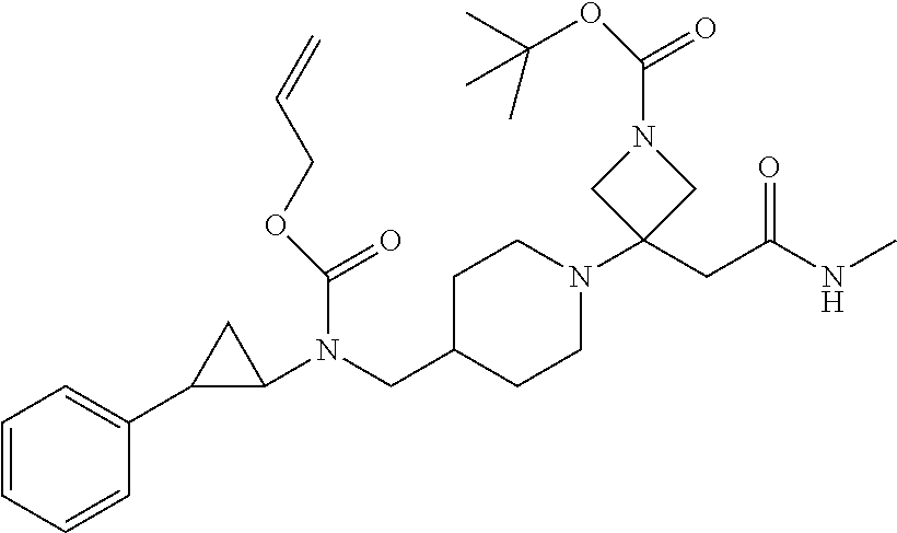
C1=CC=CC(C2C(N(CC3CCN(C4(CC(NC)=O)CN(C(OC(C)(C)C)=O)C4)CC3)C(OCC=C)=O)C2)=C1
